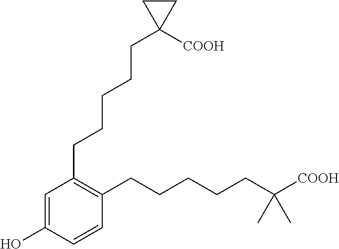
C1=C(O)C=CC(CCCCCC([COOH])(C)C)=C1CCCCCC1([COOH])CC1
